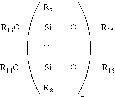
[R13O][Si]([R7])(O[Si]([R8])([R14O])O[R16])O[R15]
